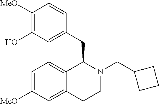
C12=CC=C([MeO])C=C1CCN(CC1CCC1)C2CC1=CC(O)=C([MeO])C=C1
